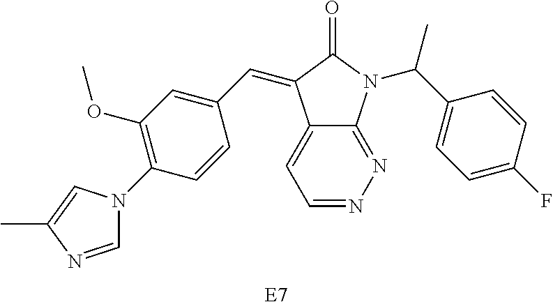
C1=NC(C)=CN1C1=C(OC)C=C(C=C2C3=CC=NN=C3N(C(C3=CC=C(F)C=C3)C)C2=O)C=C1.[E7]
